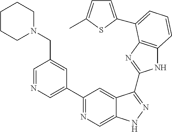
C1=NC=C(C2=NC=C3C(=C2)C(C2=NC4=C(N2)C=CC=C4C2=CC=C(C)S2)=NN3)C=C1CN1CCCCC1
